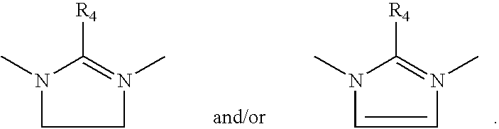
C1N(C)=C([R4])N(C)C1.C1=CN(C)C([R4])=N1C
